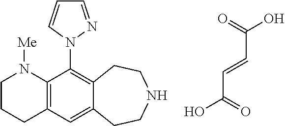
O=C(O)C=CC(=O)O.C1CCC2=C(N1[Me])C(N1C=CC=N1)=C1C(=C2)CCNCC1
